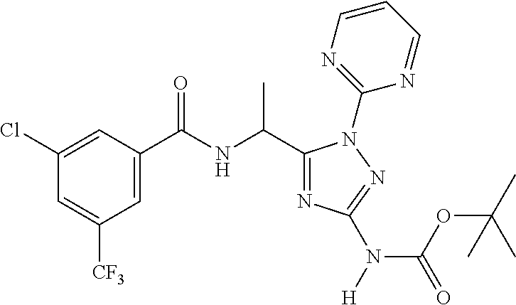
C1=C(C(=O)NC(C)C2=NC(N(C(=O)OC(C)(C)C)[H])=NN2C2=NC=CC=N2)C=C(Cl)C=C1[CF3]
